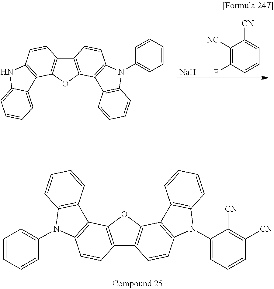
C1=CC(F)=C([NC])C([CN])=C1.[Na].C12=C(OC3=C1C=CC1=C3C3=CC=CC=C3N1)C1=C(C=C2)N(C2=CC=CC=C2)C2=C1C=CC=C2.C12=C(OC3=C1C=CC1=C3C3=C(N1C1=CC=CC([CN])=C1[CN])C=CC=C3)C1=C(C=C2)N(C2=CC=CC=C2)C2=C1C=CC=C2
